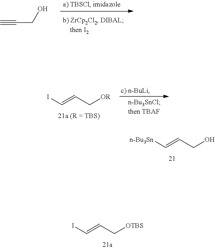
[n-Bu3Sn]C=CCO.IC=CC[OTBS].C#CCO.IC=CC[OR]
